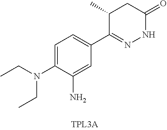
C1=C(N(CC)CC)C(N)=CC(C2=NNC(=O)CC2C)=C1
